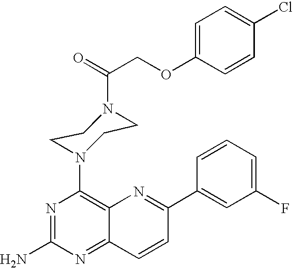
N1=C(N)N=C2C(=C1N1CCN(C(COC3=CC=C(Cl)C=C3)=O)CC1)N=C(C1=CC(F)=CC=C1)C=C2
